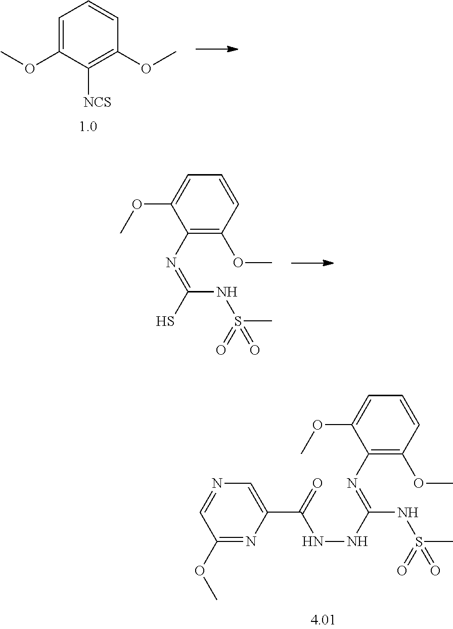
C1=C(OC)C([NCS])=C(OC)C=C1.C1(N=C(S)NS(C)(=O)=O)=C(OC)C=CC=C1OC.C1(N=C(NNC(C2=CN=CC(OC)=N2)=O)NS(C)(=O)=O)=C(OC)C=CC=C1OC
